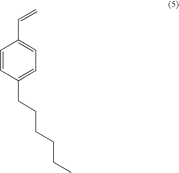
C1=CC(CCCCCC)=CC=C1C=C
